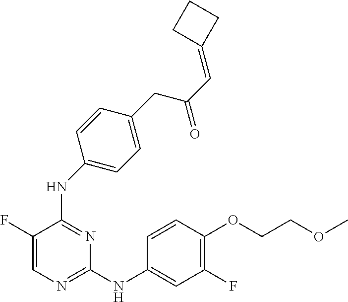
N(C1=NC=C(F)C(NC2=CC=C(CC(C=C3CCC3)=O)C=C2)=N1)C1=CC(F)=C(OCCOC)C=C1
